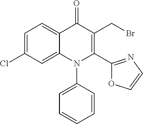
C1=C(Cl)C=C2C(=C1)C(=O)C(CBr)=C(C1=NC=CO1)N2C1=CC=CC=C1
